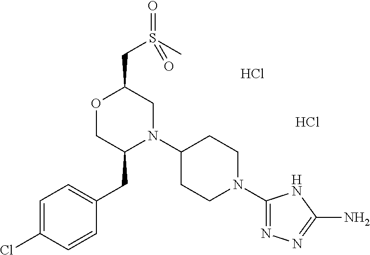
C(C1OCC(CC2=CC=C(Cl)C=C2)N(C2CCN(C3=NN=C(N)N3)CC2)C1)S(=O)(C)=O.Cl.Cl
